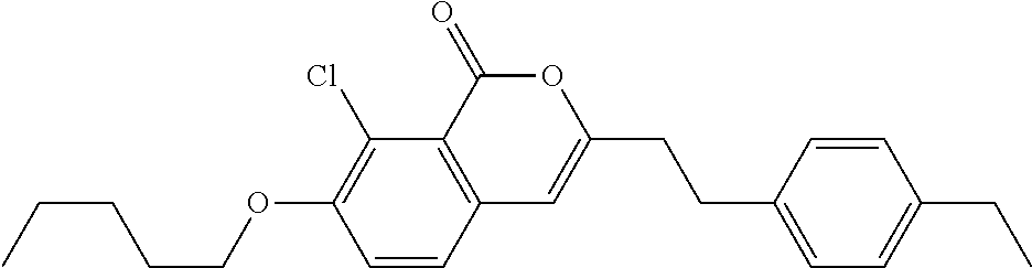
C12=C(C(=O)OC(CCC3=CC=C(CC)C=C3)=C1)C(Cl)=C(OCCCCC)C=C2
